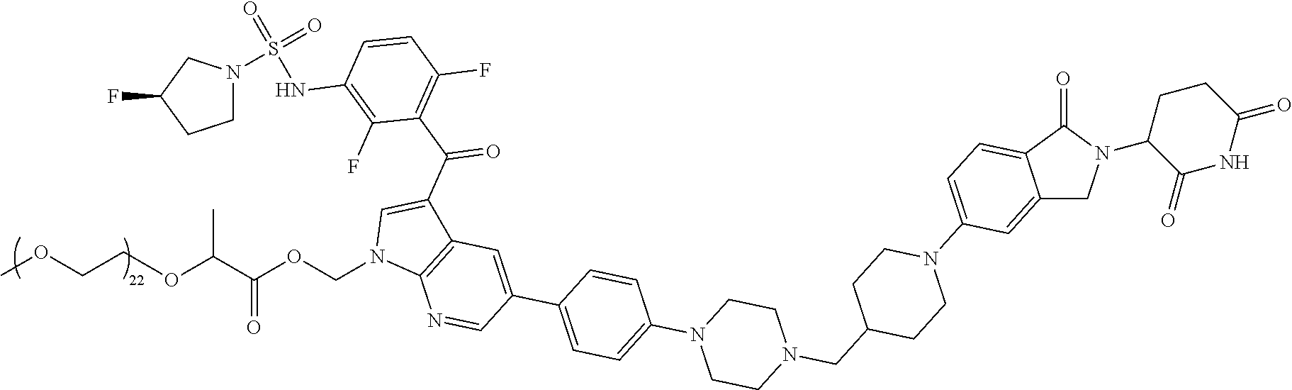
C(N1C2=C(C(C(C3=C(F)C=CC(NS(=O)(=O)N4CCC(F)C4)=C3F)=O)=C1)C=C(C1=CC=C(N3CCN(CC4CCN(C5=CC=C6C(=C5)CN(C5C(=O)NC(=O)CC5)C6=O)CC4)CC3)C=C1)C=N2)OC(=O)C(OCCOC)C
